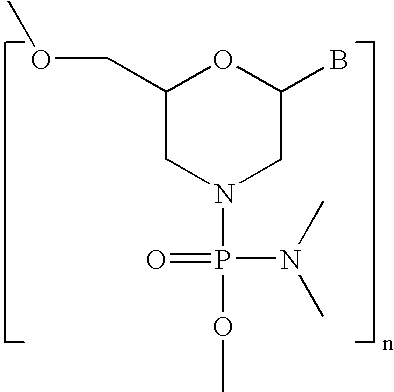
C1(COC)CN(P(N(C)C)(OC)=O)CC(B)O1
